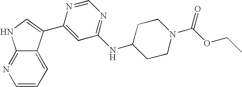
C1(C2=CNC3=NC=CC=C32)=CC(NC2CCN(C(OCC)=O)CC2)=NC=N1
